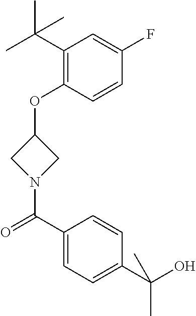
C1(C(C)(C)C)=C(OC2CN(C(C3=CC=C(C(O)(C)C)C=C3)=O)C2)C=CC(F)=C1
